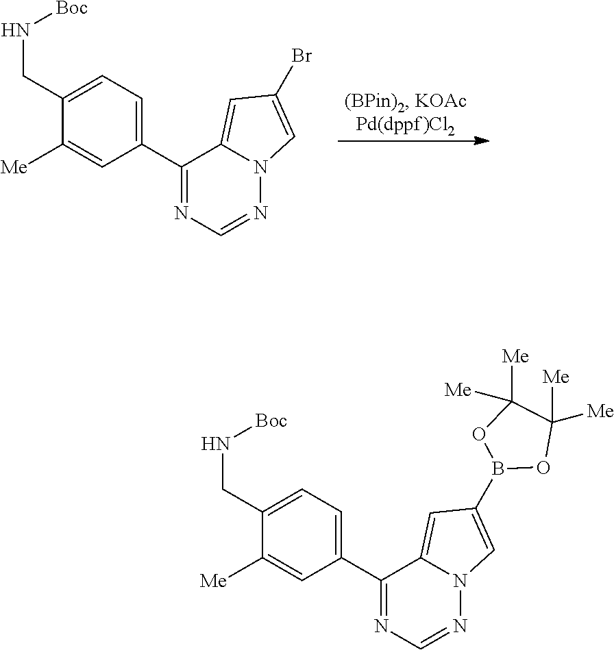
C1=C(Br)C=C2N1N=CN=C2C1=CC=C(CN[Boc])C([Me])=C1.N12N=CN=C(C3=CC=C(CN[Boc])C([Me])=C3)C1=CC(B1OC([Me])([Me])C([Me])([Me])O1)=C2
